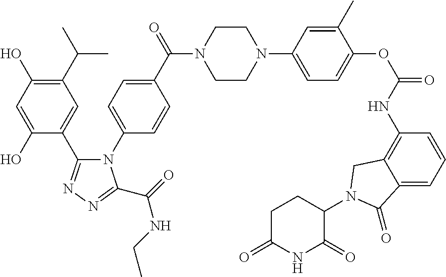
C1(C(C)C)=C(O)C=C(O)C(C2=NN=C(C(NCC)=O)N2C2=CC=C(C(=O)N3CCN(C4=CC=C(OC(NC5=C6C(=CC=C5)C(=O)N(C5CCC(=O)NC5=O)C6)=O)C(C)=C4)CC3)C=C2)=C1
